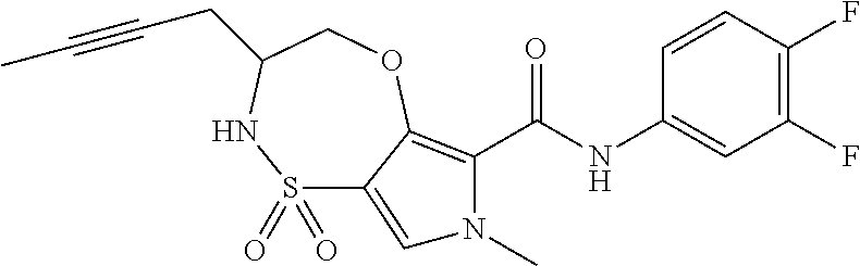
S1(=O)(=O)C2=CN(C)C(C(NC3=CC(F)=C(F)C=C3)=O)=C2OCC(CC#CC)N1
